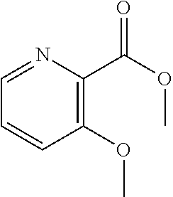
C1(C(OC)=O)=C(OC)C=CC=N1
